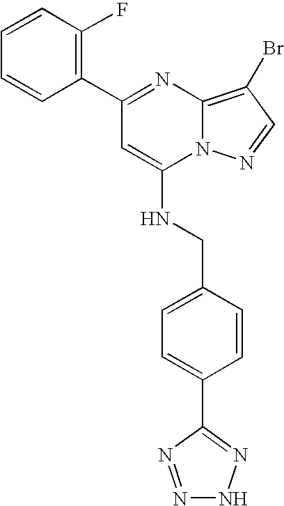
C1(C2=C(F)C=CC=C2)=NC2=C(Br)C=NN2C(NCC2=CC=C(C3=NNN=N3)C=C2)=C1
